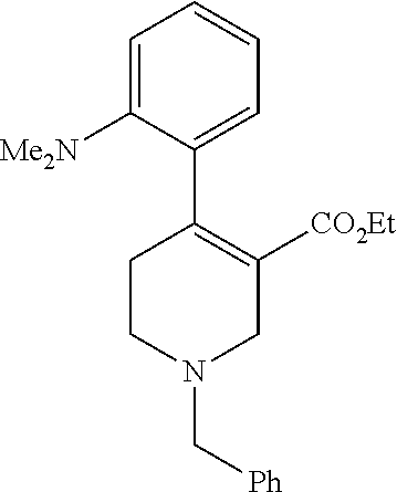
C1=C([Me2N])C(C2=C([CO2Et])CN(C[Ph])CC2)=CC=C1
